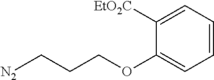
C1([EtO2C])=CC=CC=C1OCCC[N2]
